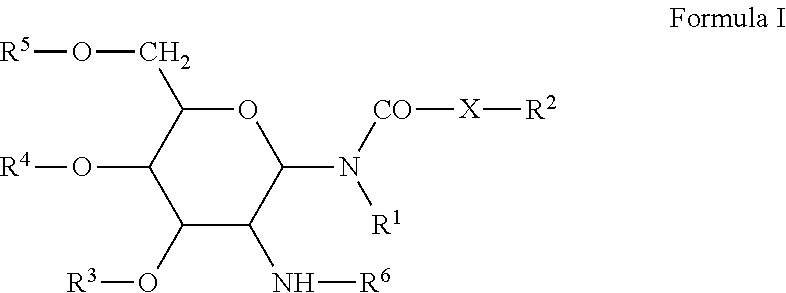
O1C(CO[R5])C(O[R4])C(O[R3])C(N[R6])C1N([R1])[CO][X][R2]
